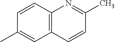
C1=CC2=C(C=C1C)C=CC(C)=N2
